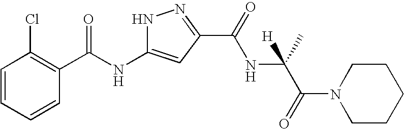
C1=CC=CC(C(NC2=CC(C(NC([H])(C(N3CCCCC3)=O)C)=O)=NN2)=O)=C1Cl
